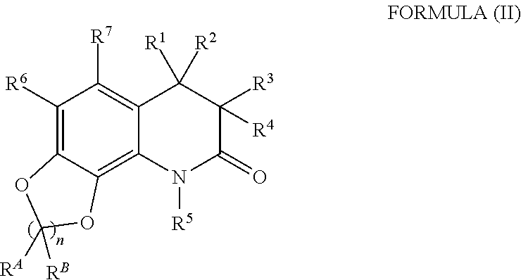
C1([R6])=C2C(=C3C(=C1[R7])C([R1])([R2])C([R3])([R4])C(=O)N3[R5])OC([RA])([RB])O2
